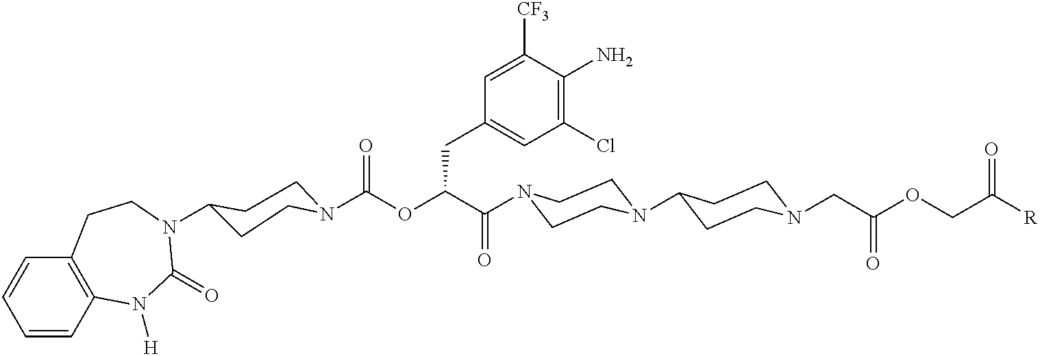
C(OC(C(=O)N1CCN(C2CCN(CC(OCC([R])=O)=O)CC2)CC1)CC1=CC(Cl)=C(N)C([CF3])=C1)(=O)N1CCC(N2C(=O)N([H])C3=C(C=CC=C3)CC2)CC1
